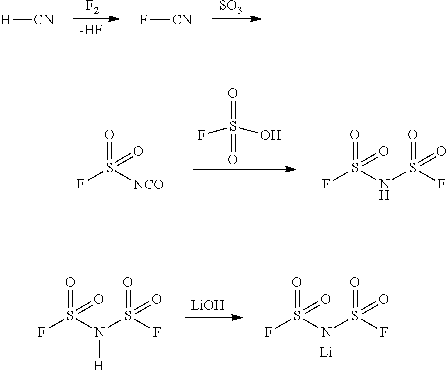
[H][CN].[F2].[-HF].F[CN].[SO3].O=S(=O)(F)[NCO].O=S(=O)(F)O.O=S(=O)(F)NS(=O)(=O)F.[LiOH].O=S(=O)(F)N(S(=O)(=O)F)[H].O=S(=O)(F)NS(=O)(=O)F.[Li]
